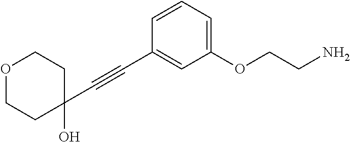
O1CCC(O)(C#CC2=CC(OCCN)=CC=C2)CC1
